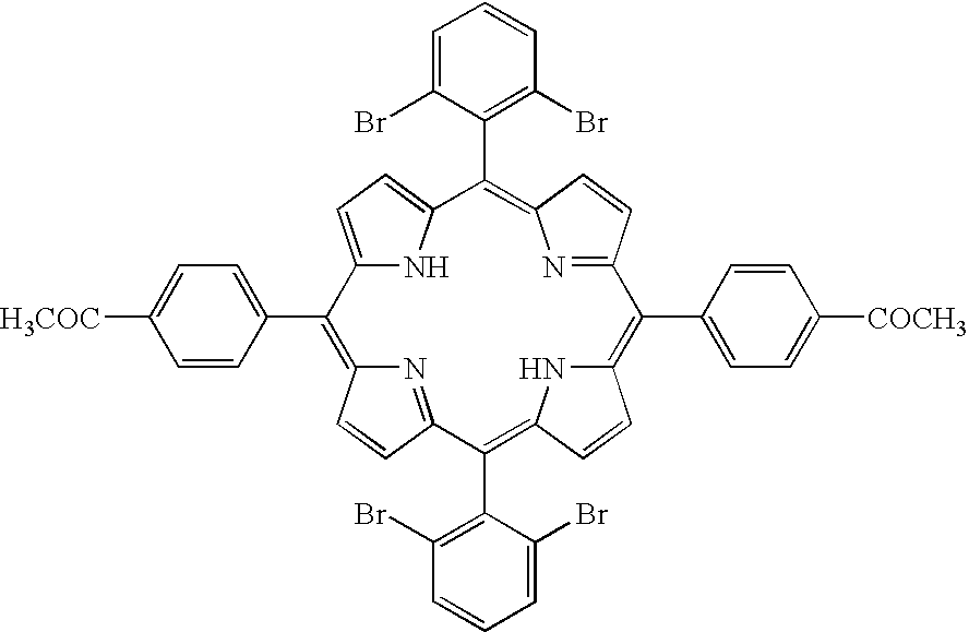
C12=CC=C(N1)C(C1=C(Br)C=CC=C1Br)=C1N=C(C=C1)C(C1=CC=C([COCH3])C=C1)=C1NC(=C(C3=C(Br)C=CC=C3Br)C3=NC(=C2C2=CC=C([H3COC])C=C2)C=C3)C=C1
